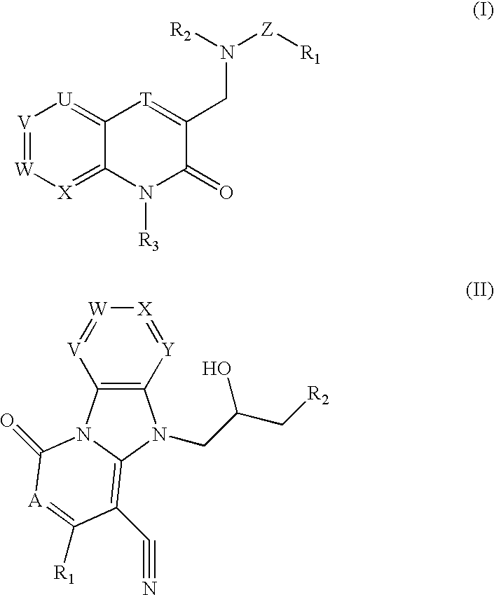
[V]1=[W][X]=C2C(=[U]1)[T]=C(CN([Z][R1])[R2])C(=O)N2[R3].C12=C([Y]=[X][W]=[V]1)N(CC(C[R2])O)C1=C(C#N)C([R1])=[A]C(=O)N21
